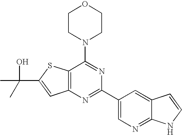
C1CN(C2=NC(C3=CN=C4C(=C3)C=CN4)=NC3=C2SC(C(C)(C)O)=C3)CCO1
